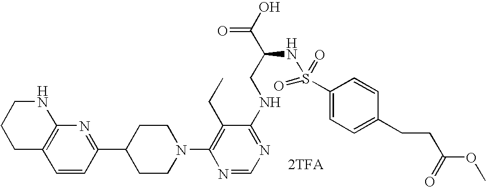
C12=C(C=CC(C3CCN(C4=C(CC)C(NCC(C(O)=O)NS(=O)(=O)C5=CC=C(CCC(OC)=O)C=C5)=NC=N4)CC3)=N1)CCCN2.[2TFA]
